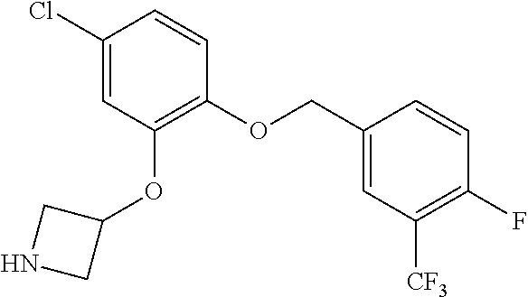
C1(Cl)=CC(OC2CNC2)=C(OCC2=CC([CF3])=C(F)C=C2)C=C1
